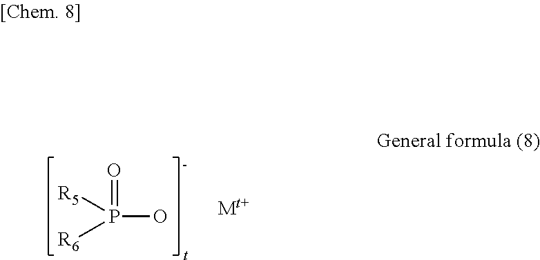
P(O)([R5])([R6])=O
